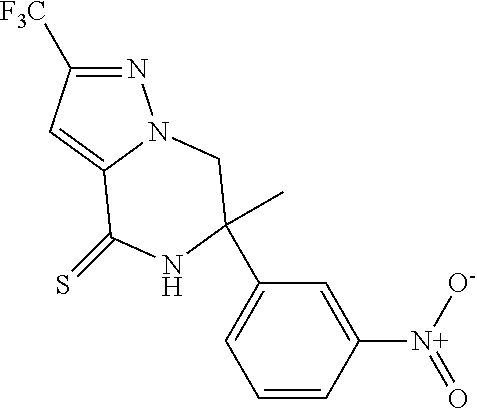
C1=CC([N+](=O)[O-])=CC(C2(C)NC(=S)C3=CC([F3C])=NN3C2)=C1
